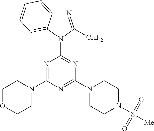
N1=C(N2CCOCC2)N=C(N2CCN(S([Me])(=O)=O)CC2)N=C1N1C([CHF2])=NC2=CC=CC=C12
